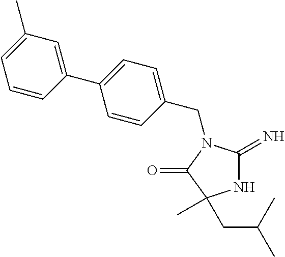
C1(CN2C(=N)NC(C)(CC(C)C)C2=O)=CC=C(C2=CC(C)=CC=C2)C=C1
